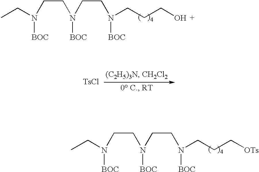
N(CCN(CCN(CCCO)[BOC])[BOC])(CC)[BOC].N(CCN(CCN(CCC[OTs])[BOC])[BOC])(CC)[BOC].[TsCl]
